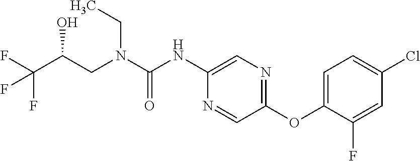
C(C(F)(F)F)(O)CN(CC)C(=O)NC1=CN=C(OC2=CC=C(Cl)C=C2F)C=N1
